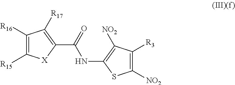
[R15]C1=C([R16])C([R17])=C(C(NC2=C([NO2])C([R3])=C([NO2])S2)=O)[X]1
